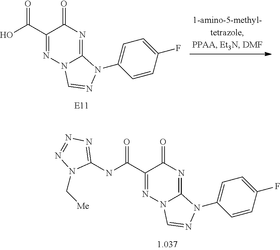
OC(C1=NN2C(=NC1=O)N(C1=CC=C(F)C=C1)N=C2)=O.N(C(C1=NN2C(=NC1=O)N(C1=CC=C(F)C=C1)N=C2)=O)C1=NN=NN1C[Me]
